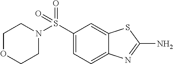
C1=C2C(=CC=C1S(=O)(N1CCOCC1)=O)N=C(N)S2
